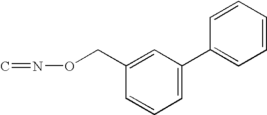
C1=C(C2=CC=CC=C2)C=C(CON=C)C=C1
